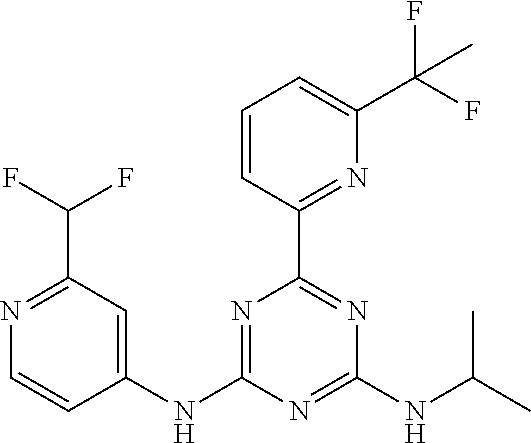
C1=CC(C2=NC(NC(C)C)=NC(NC3=CC(C(F)F)=NC=C3)=N2)=NC(C(F)(F)C)=C1
